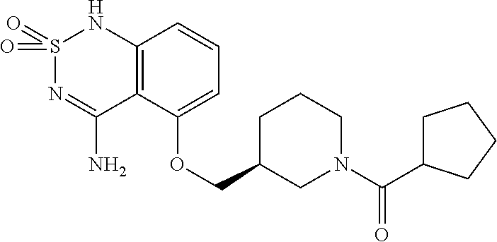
C12=C(C(OCC3CN(C(C4CCCC4)=O)CCC3)=CC=C1)C(N)=NS(=O)(=O)N2
